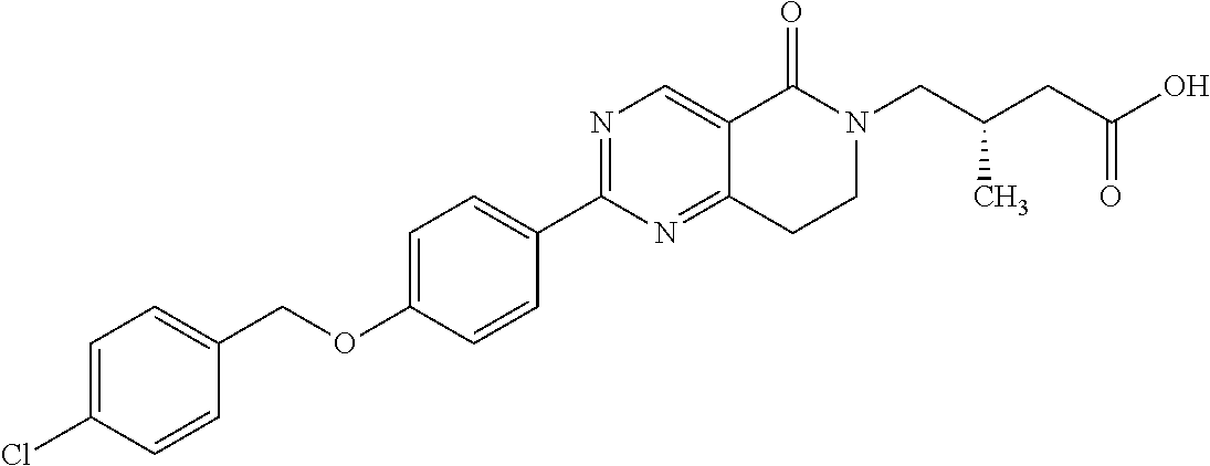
C1=C(Cl)C=CC(COC2=CC=C(C3=NC=C4C(=N3)CCN(CC(CC(O)=O)C)C4=O)C=C2)=C1
